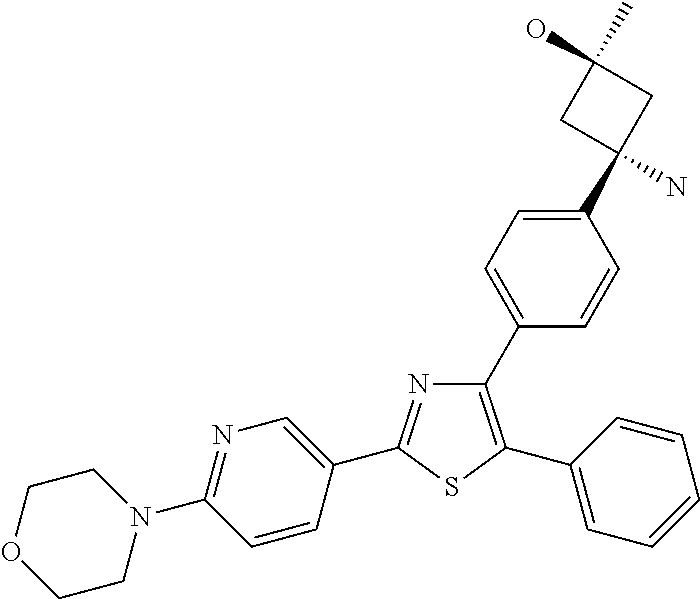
C1(C2=CC=C(C3(N)CC(C)(O)C3)C=C2)=C(C2=CC=CC=C2)SC(C2=CN=C(N3CCOCC3)C=C2)=N1
